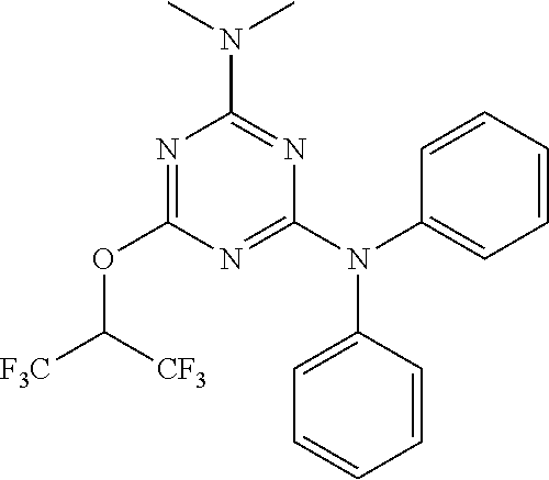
N1=C(N(C2=CC=CC=C2)C2=CC=CC=C2)N=C(N(C)C)N=C1OC([F3C])[CF3]
